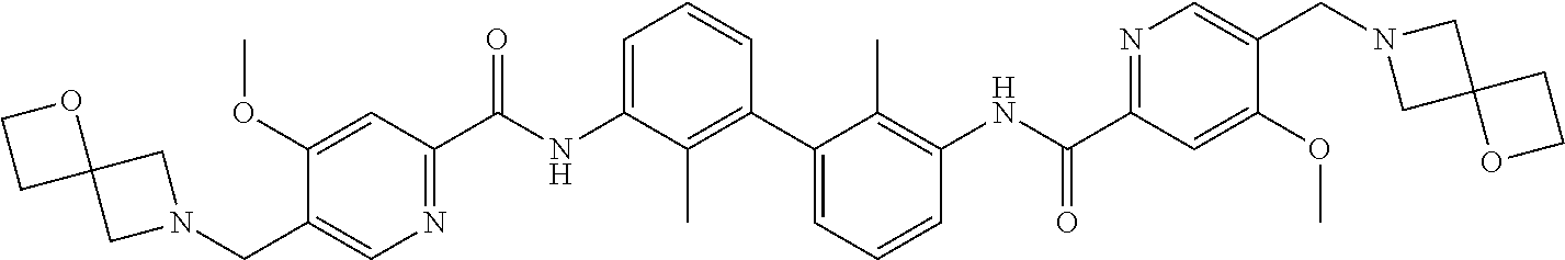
C1(OC)=CC(C(NC2=CC=CC(C3=CC=CC(NC(C4=NC=C(CN5CC6(C5)OCC6)C(OC)=C4)=O)=C3C)=C2C)=O)=NC=C1CN1CC2(C1)OCC2
